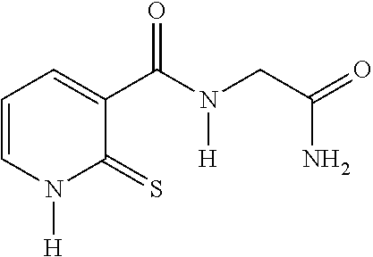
C1=CN([H])C(=S)C(C(N([H])CC(=O)N)=O)=C1
